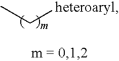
CC[heteroaryl]
